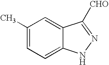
C1=C2C(=CC(C)=C1)C([CHO])=NN2
